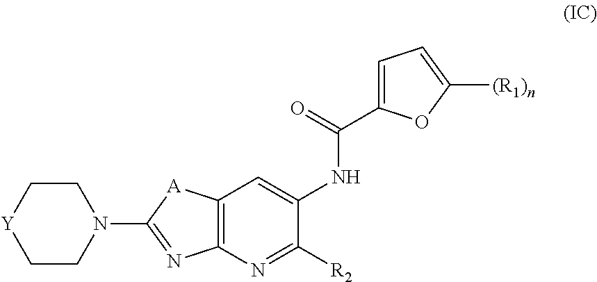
C12=C(N=C([R2])C(NC(C3=CC=C([(R1)n])O3)=O)=C1)N=C(N1CC[Y]CC1)[A]2
